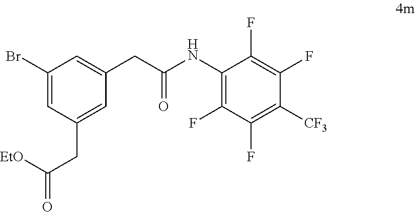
C1(Br)=CC(CC(=O)[EtO])=CC(CC(=O)NC2=C(F)C(F)=C([CF3])C(F)=C2F)=C1
